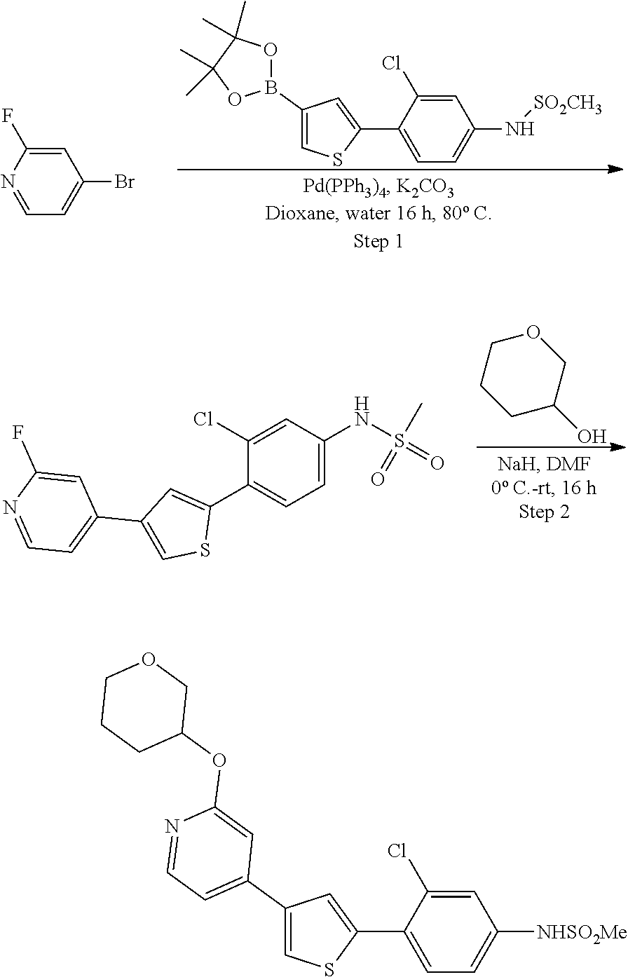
C1=C(Cl)C(C2=CC(B3OC(C)(C)C(C)(C)O3)=CS2)=CC=C1N[SO2CH3].C1=C(F)N=CC=C1Br.C1CCC(O)CO1.C1=C(Cl)C(C2=CC(C3=CC=NC(F)=C3)=CS2)=CC=C1NS(=O)(C)=O.C1=C(Cl)C(C2=CC(C3=CC=NC(OC4COCCC4)=C3)=CS2)=CC=C1[NHSO2Me]
